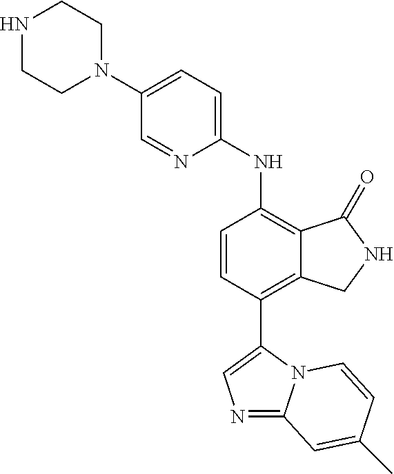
N1CCN(C2=CC=C(NC3=C4C(=C(C5=CN=C6N5C=CC(C)=C6)C=C3)CNC4=O)N=C2)CC1
